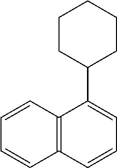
C1=CC2=C(C=C1)C=CC=C2C1CCCCC1
